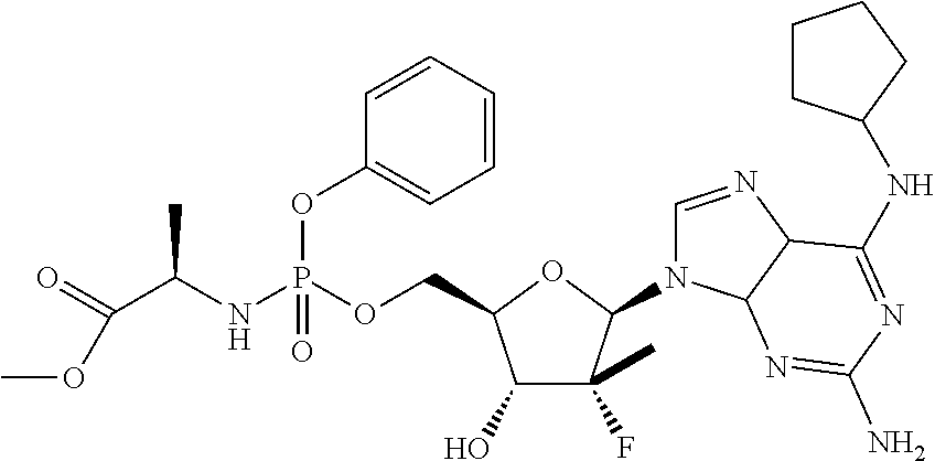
C(C(NP(OCC1C(O)C(C)(F)C(N2C=NC3C2N=C(N)N=C3NC2CCCC2)O1)(=O)OC1=CC=CC=C1)C)(OC)=O
